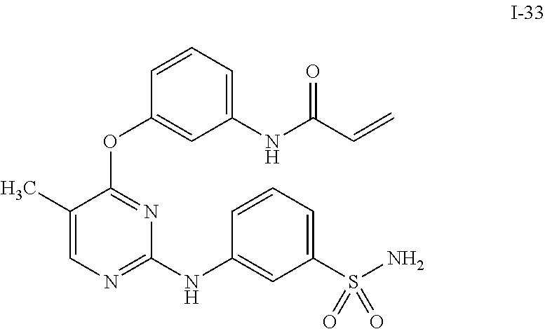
C1(C)=CN=C(NC2=CC(S(N)(=O)=O)=CC=C2)N=C1OC1=CC(NC(C=C)=O)=CC=C1
